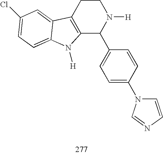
C12=C(CCN([H])C1C1=CC=C(N3C=CN=C3)C=C1)C1=CC(Cl)=CC=C1N2[H]
